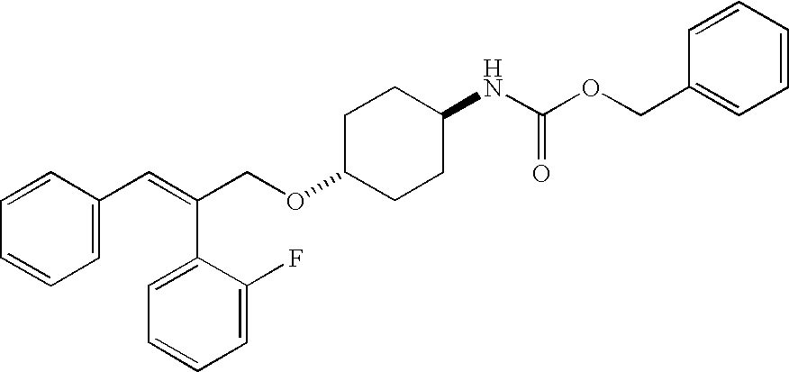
C1C(OCC(=CC2=CC=CC=C2)C2=CC=CC=C2F)CCC(NC(OCC2=CC=CC=C2)=O)C1
